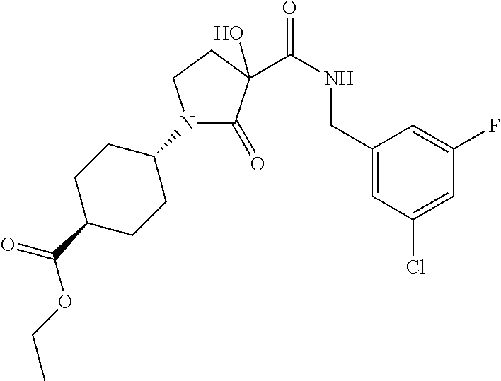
C1(CNC(=O)C2(O)C(=O)N(C3CCC(C(OCC)=O)CC3)CC2)=CC(Cl)=CC(F)=C1
